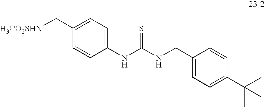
C1(NC(NCC2=CC=C(C(C)(C)C)C=C2)=S)=CC=C(C[H3CO2SHN])C=C1
